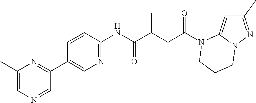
C1(C)=NN2C(=C1)N(C(CC(C(NC1=NC=C(C3=NC(C)=CN=C3)C=C1)=O)C)=O)CCC2
